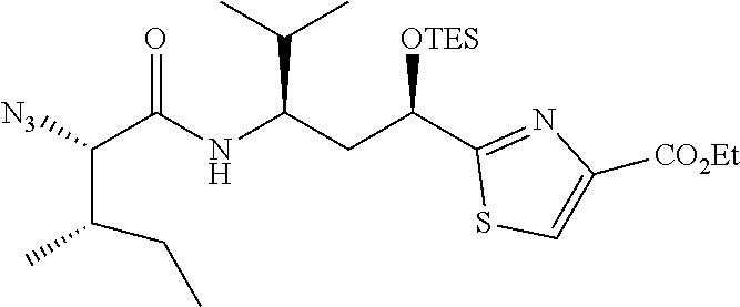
C(C(C1=NC([CO2Et])=CS1)[OTES])C(NC(C([N3])C(CC)C)=O)C(C)C
